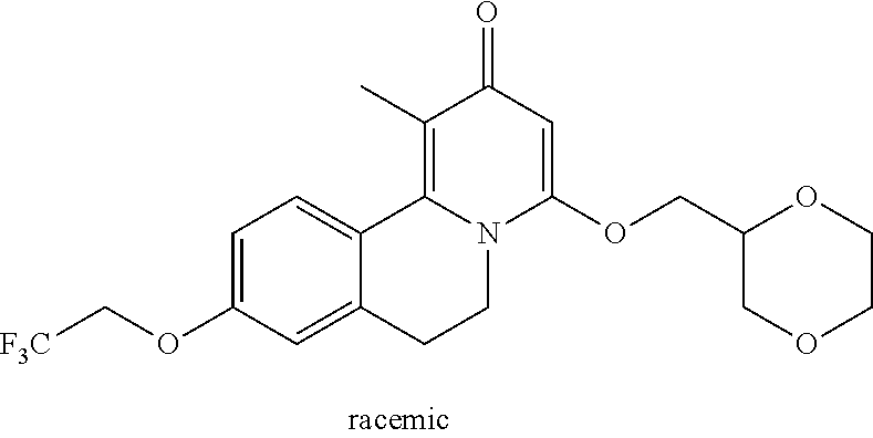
C1=C(OC[F3C])C=C2C(=C1)C1=C(C)C(=O)C=C(OCC3COCCO3)N1CC2
